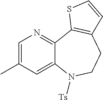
C12=CC(C)=CN=C1C1=C(CCN2[Ts])C=CS1
